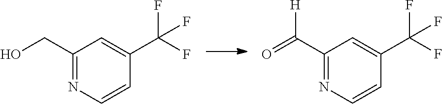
OCC1=NC=CC(C(F)(F)F)=C1.O=C(C1=NC=CC(C(F)(F)F)=C1)[H]
